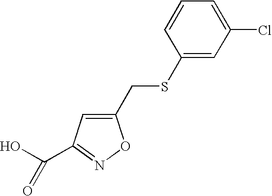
C1(CSC2=CC(Cl)=CC=C2)=CC(C(O)=O)=NO1
